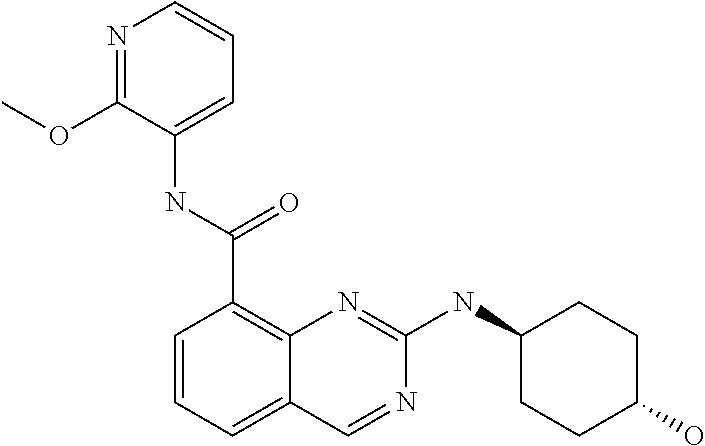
C1=CC=C2C(=C1C(NC1=CC=CN=C1OC)=O)N=C(NC1CCC(O)CC1)N=C2
